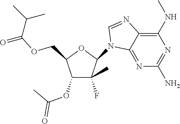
C1(N2C3=NC(N)=NC(NC)=C3N=C2)C(F)(C)C(OC(C)=O)C(COC(=O)C(C)C)O1
